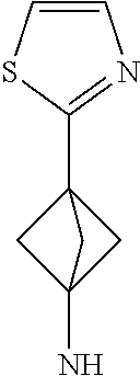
C1=CN=C(C23CC(N)(C2)C3)S1
